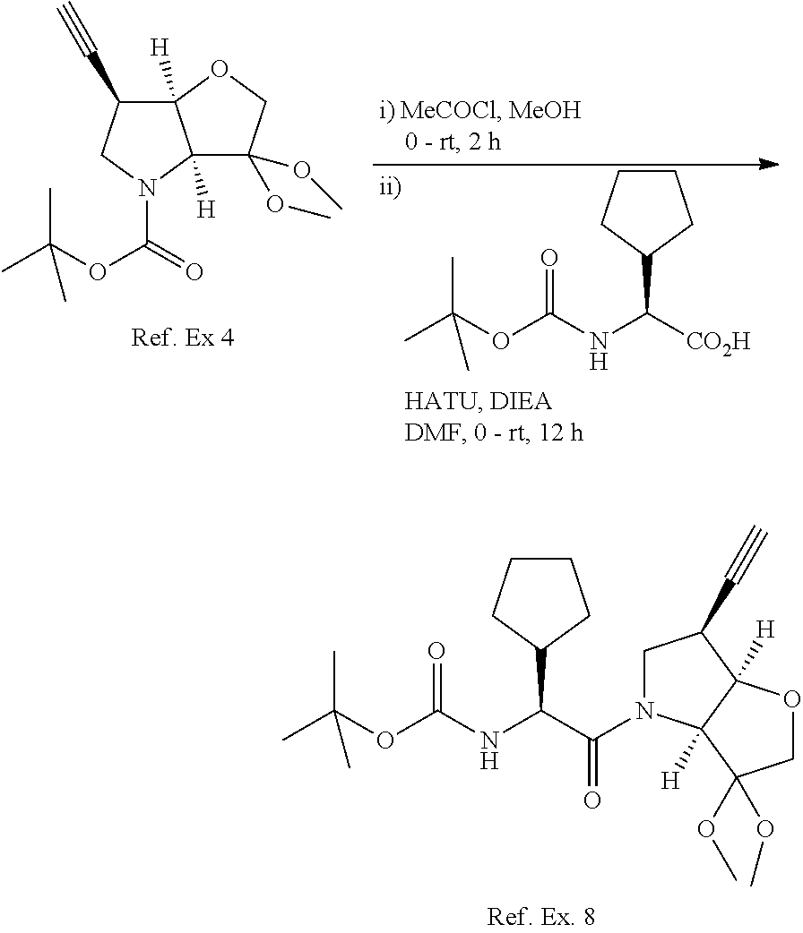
C12([H])C(C#C)CN(C(=O)OC(C)(C)C)C1([H])C(OC)(OC)CO2.C1CCC(C([CO2H])NC(OC(C)(C)C)=O)C1.C1N(C(C(NC(OC(C)(C)C)=O)C2CCCC2)=O)C2([H])C([H])(C1C#C)OCC2(OC)OC
